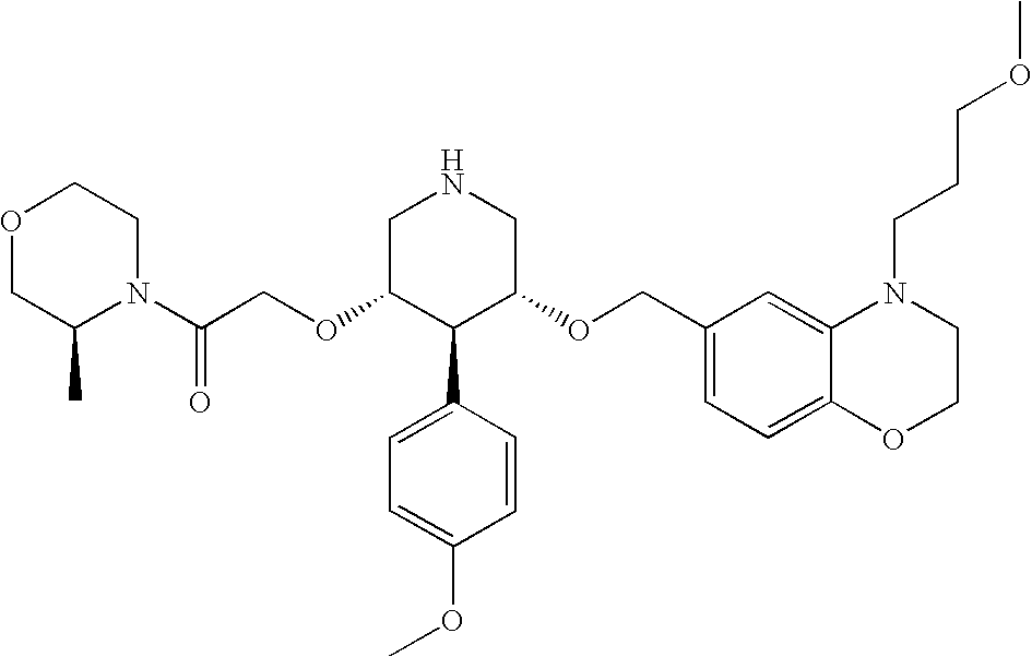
N1(C(COC2C(C3=CC=C(OC)C=C3)C(OCC3=CC=C4C(=C3)N(CCCOC)CCO4)CNC2)=O)CCOCC1C
